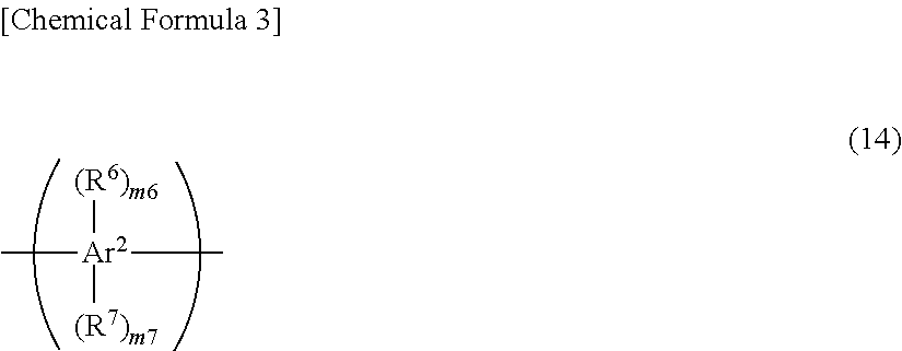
C[Ar2](C)([(R6)m6])[(R7)m7]
